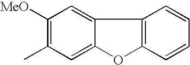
C1([MeO])=C(C)C=C2C(=C1)C1=C(O2)C=CC=C1
